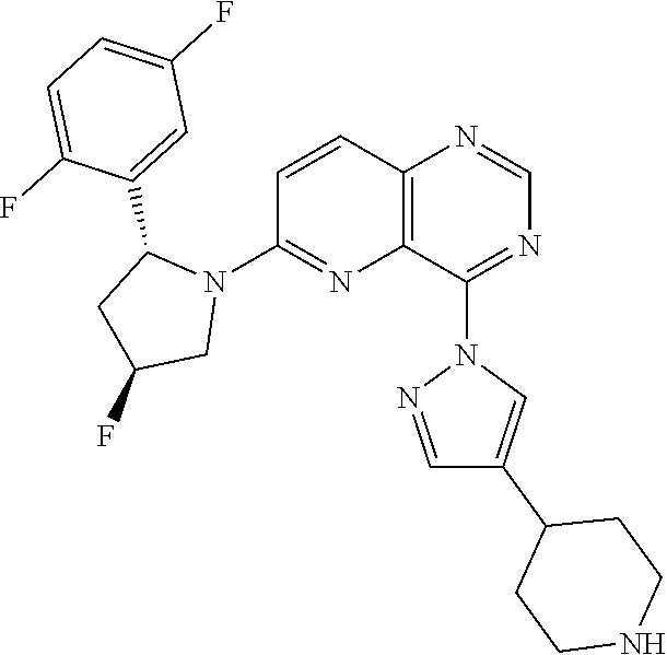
C1=CC2=C(N=C1N1C(C3=CC(F)=CC=C3F)CC(F)C1)C(N1C=C(C3CCNCC3)C=N1)=NC=N2
